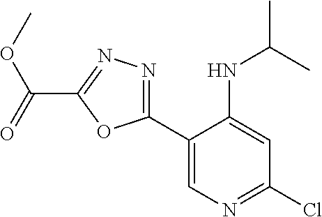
ClC1=NC=C(C2=NN=C(C(=O)OC)O2)C(NC(C)C)=C1
